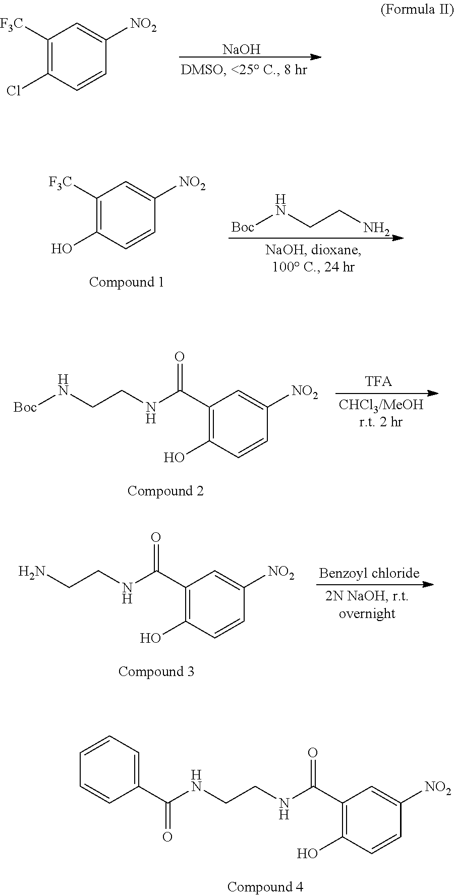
[NaOH].C1([F3C])=C(Cl)C=CC([NO2])=C1.C1([F3C])=C(O)C=CC([NO2])=C1.[Boc]NCCN.C1(C(NCCN[Boc])=O)=C(O)C=CC([NO2])=C1.C1(C(NCCNC(C2=CC=CC=C2)=O)=O)=C(O)C=CC([NO2])=C1.C1(C(NCCN)=O)=C(O)C=CC([NO2])=C1
